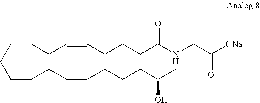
C(CCCCC=CCCCC(C)O)CCC=CCCCC(NCC([ONa])=O)=O
